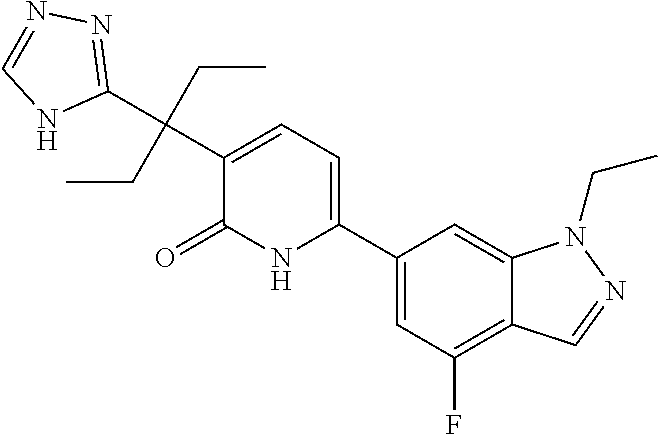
C1(C2=CC=C(C(C3=NN=CN3)(CC)CC)C(=O)N2)=CC(F)=C2C(=C1)N(CC)N=C2
